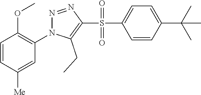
C1=CC([Me])=CC(N2N=NC(S(C3=CC=C(C(C)(C)C)C=C3)(=O)=O)=C2CC)=C1OC
